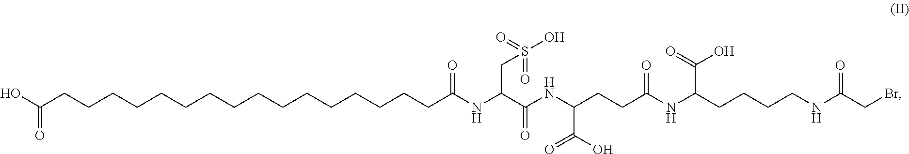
OC(CCCCCCCCCCCCCCCCC(NC(C(NC(CCC(NC(C(=O)O)CCCCNC(CBr)=O)=O)C(O)=O)=O)CS(O)(=O)=O)=O)=O
